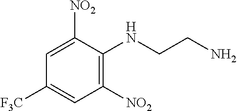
C1=C([NO2])C(NCCN)=C([NO2])C=C1[F3C]
